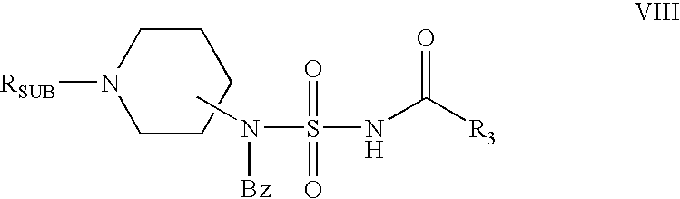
S(=O)(=O)(NC([R3])=O)N(C)[Bz].C1N([RSUB])CCCC1
